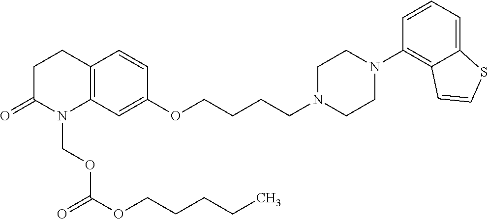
C12=C(C=C(OCCCCN3CCN(C4=C5C(=CC=C4)SC=C5)CC3)C=C1)N(COC(OCCCCC)=O)C(=O)CC2
